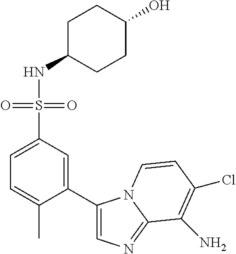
C1(C2=CC(S(=O)(=O)NC3CCC(O)CC3)=CC=C2C)=CN=C2N1C=CC(Cl)=C2N
